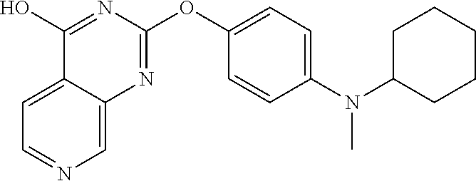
C12=CC=NC=C1N=C(OC1=CC=C(N(C3CCCCC3)C)C=C1)N=C2O
